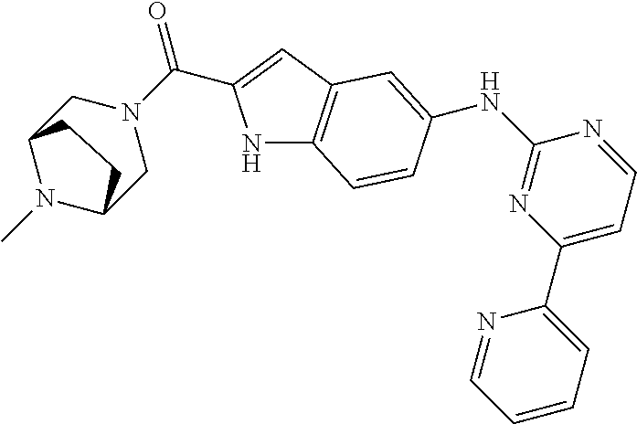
N1(C(=O)C2=CC3=C(N2)C=CC(NC2=NC(C4=CC=CC=N4)=CC=N2)=C3)CC2N(C)C(C1)CC2
